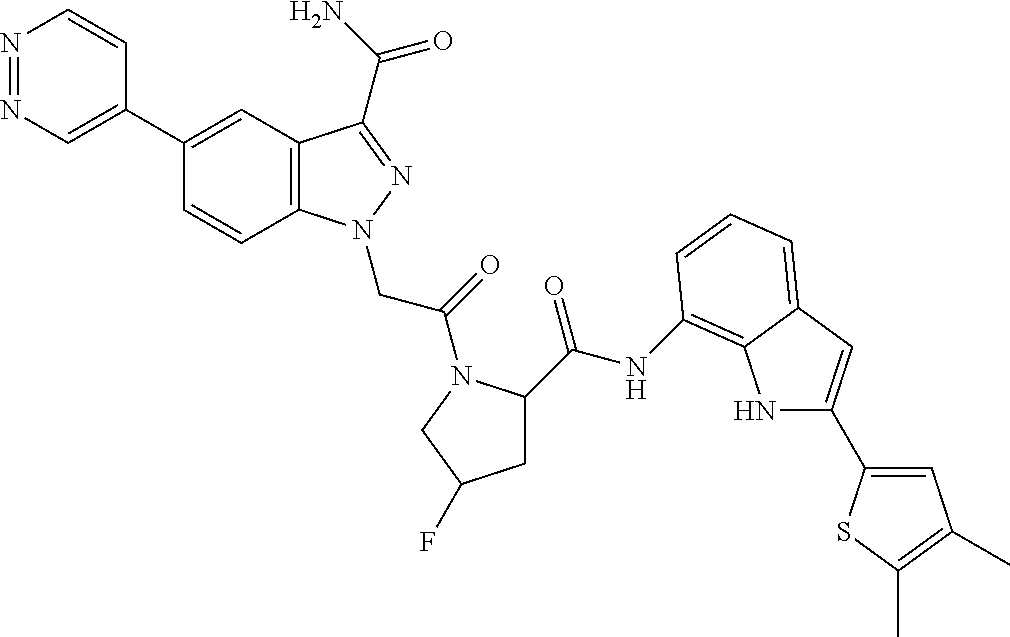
C1(C2=CN=NC=C2)=CC2=C(C=C1)N(CC(=O)N1C(C(=O)NC3=C4NC(C5=CC(C)=C(C)S5)=CC4=CC=C3)CC(F)C1)N=C2C(N)=O
